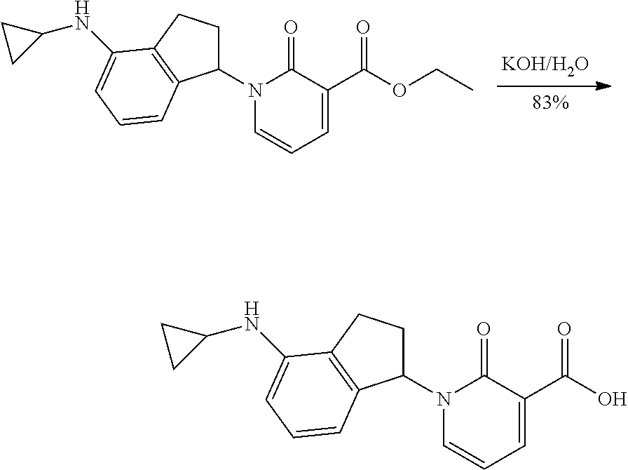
N1(C2CCC3=C2C=CC=C3NC2CC2)C=CC=C(C(OCC)=O)C1=O.N1(C2CCC3=C2C=CC=C3NC2CC2)C=CC=C(C(O)=O)C1=O
